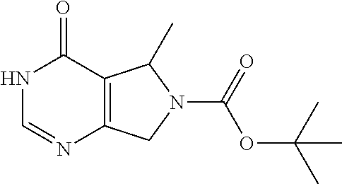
N1C=NC2=C(C1=O)C(C)N(C(=O)OC(C)(C)C)C2
